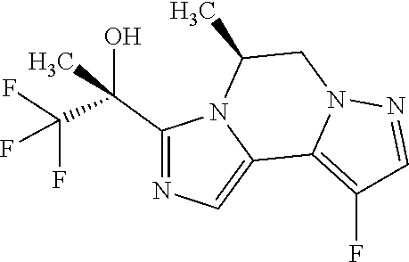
C1(C(C(F)(F)F)(O)C)=NC=C2N1C(C)CN1C2=C(F)C=N1
